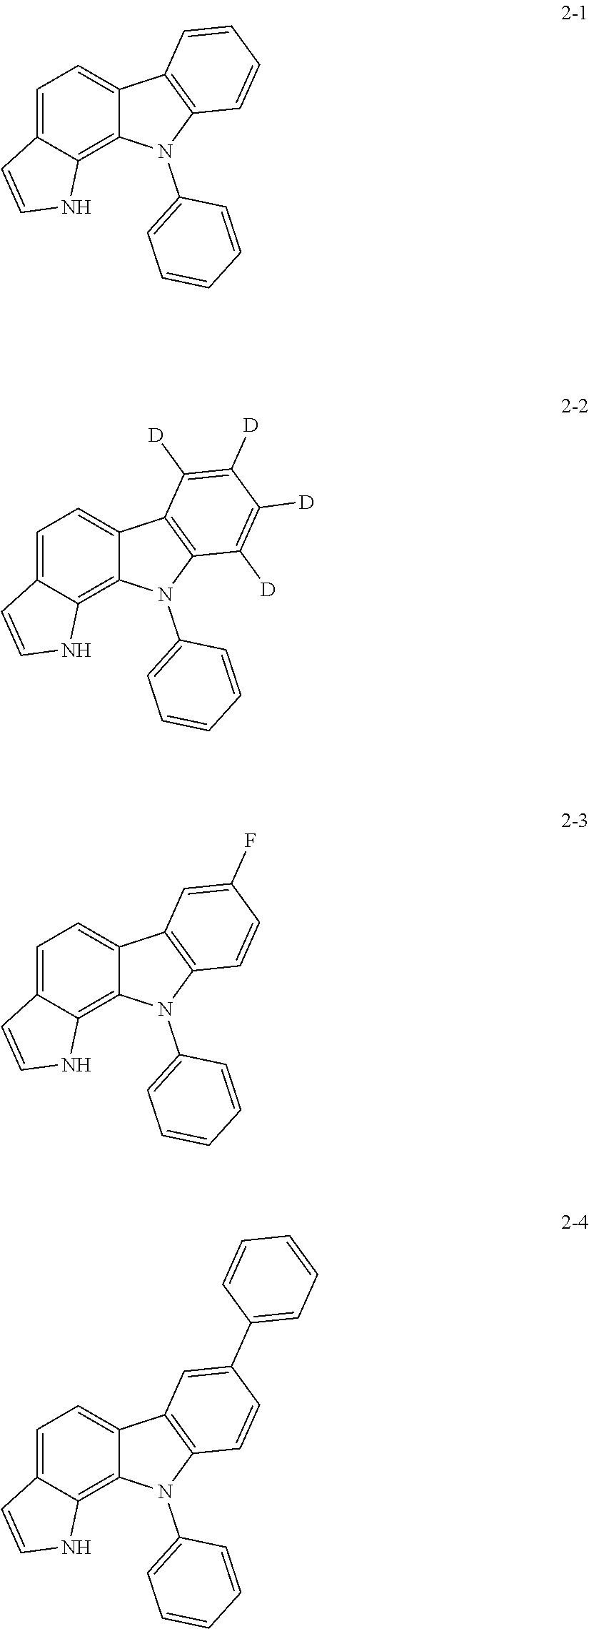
C1=C2C(=C3C(=C1)C1=C(N3C3=CC=CC=C3)C=CC=C1)NC=C2.C1=C2C(=C3C(=C1)C1=C(N3C3=CC=CC=C3)C([D])=C([D])C([D])=C1[D])NC=C2.C1=C2C(=C3C(=C1)C1=C(N3C3=CC=CC=C3)C=CC(F)=C1)NC=C2.C1=C2C(=C3C(=C1)C1=C(N3C3=CC=CC=C3)C=CC(C3=CC=CC=C3)=C1)NC=C2
